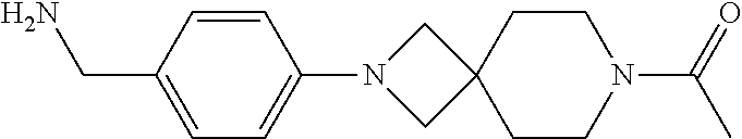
C1=CC(CN)=CC=C1N1CC2(C1)CCN(C(=O)C)CC2
